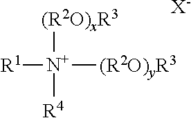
[N+]([(R2O)yR3])([(R2O)xR3])([R1])[R4].[X-]
